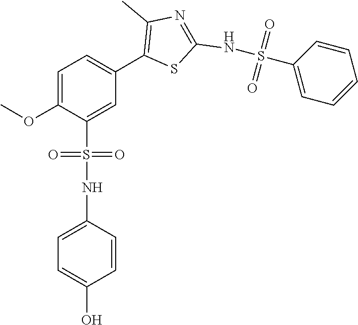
COC1=CC=C(C2=C(C)N=C(NS(C3=CC=CC=C3)(=O)=O)S2)C=C1S(NC1=CC=C(O)C=C1)(=O)=O
